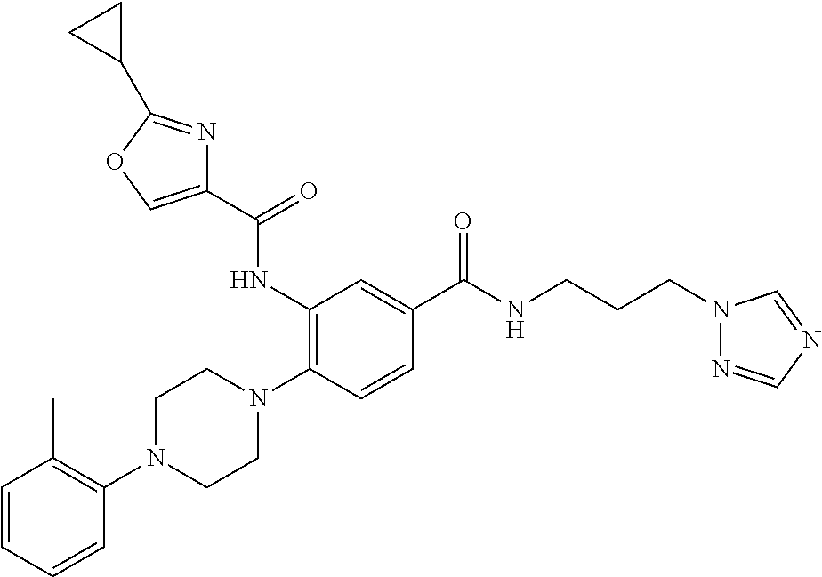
C1=CC=CC(N2CCN(C3=C(NC(C4=COC(C5CC5)=N4)=O)C=C(C(NCCCN4N=CN=C4)=O)C=C3)CC2)=C1C
